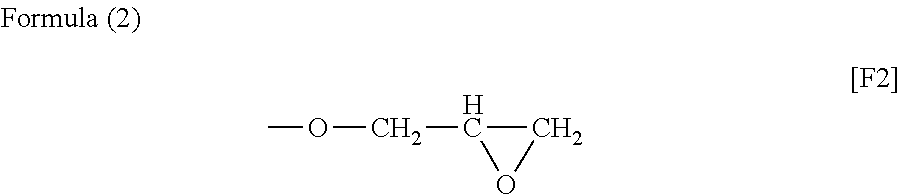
O(CC1CO1)C
